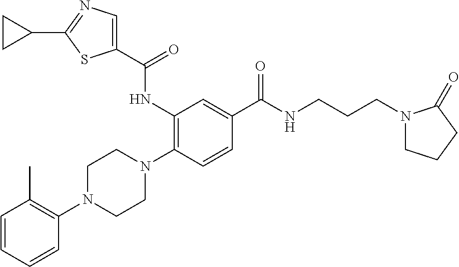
C1=CC=CC(N2CCN(C3=C(NC(C4=CN=C(C5CC5)S4)=O)C=C(C(NCCCN4CCCC4=O)=O)C=C3)CC2)=C1C
